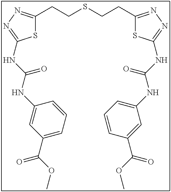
S1C(CCSCCC2=NN=C(NC(NC3=CC=CC(C(OC)=O)=C3)=O)S2)=NN=C1NC(NC1=CC(C(OC)=O)=CC=C1)=O
